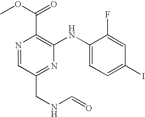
N1=CC(CNC=O)=NC(NC2=CC=C(I)C=C2F)=C1C(OC)=O
